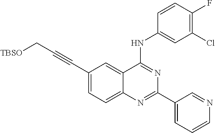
C1(C#CC[TBSO])=CC=C2C(=C1)C(NC1=CC(Cl)=C(F)C=C1)=NC(C1=CC=CN=C1)=N2
